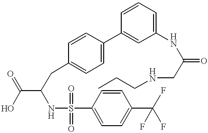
OC(=O)C(CC1=CC=C(C2=CC(NC(CNCCC)=O)=CC=C2)C=C1)NS(=O)(=O)C1=CC=C(C(F)(F)F)C=C1
